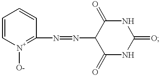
[N+]1([O-])=C(N=NC2C(=O)NC(=O)NC2=O)C=CC=C1
